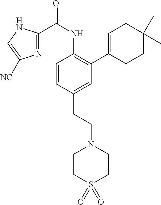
C1=CC(CCN2CCS(=O)(=O)CC2)=CC(C2=CCC(C)(C)CC2)=C1NC(C1=NC([NC])=CN1)=O
